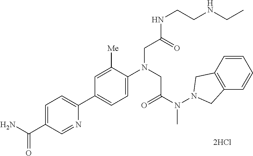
C1=C([Me])C(N(CC(N(N2CC3=C(C2)C=CC=C3)C)=O)CC(NCCNCC)=O)=CC=C1C1=CC=C(C(N)=O)C=N1
